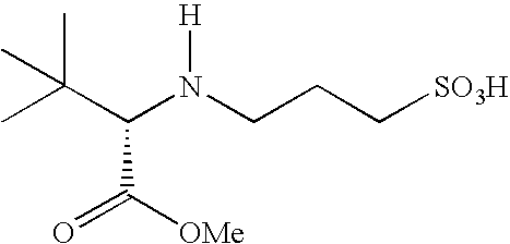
C(C(N(CCC[SO3H])[H])C([OMe])=O)(C)(C)C
